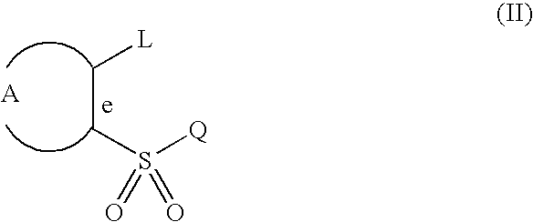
C(S([Q])(=O)=O)C[L]
